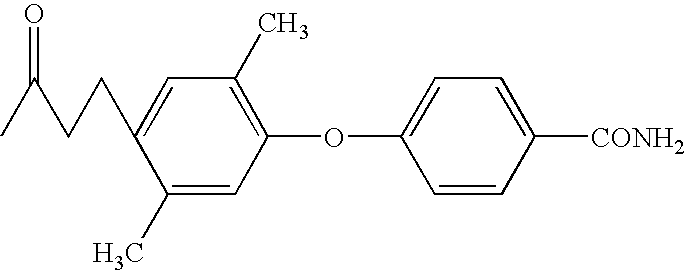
C1=C(CCC(C)=O)C(C)=CC(OC2=CC=C([CONH2])C=C2)=C1C
